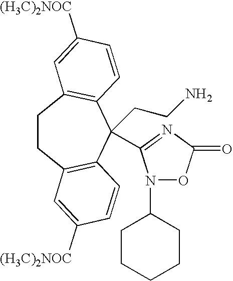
C1CC2=C(C(CCN)(C3=NC(=O)ON3C3CCCCC3)C3=C1C=C([(H3C)2NOC])C=C3)C=CC([(H3C)2NOC])=C2
